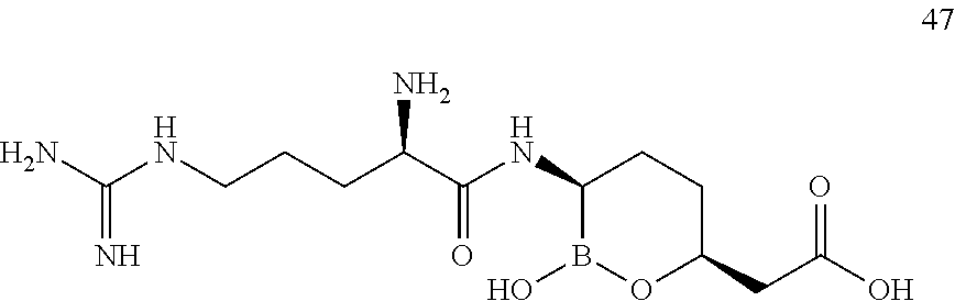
C(C(NC1B(O)OC(CC(O)=O)CC1)=O)(N)CCCNC(N)=N
